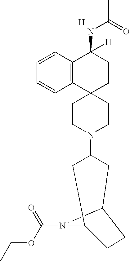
C12(CCN(C3CC4CCC(C3)N4C(OCC)=O)CC1)CCC(NC(C)=O)([H])C1=C2C=CC=C1.[H]
